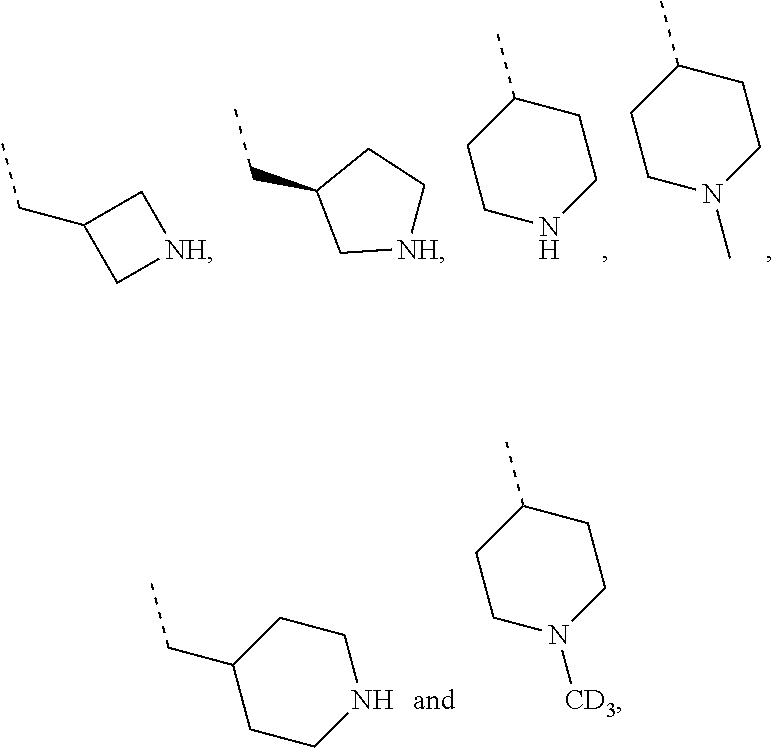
CCC1C[NH]C1.CCC1C[NH]CC1.C1NCCC(C)C1.C1N(C)CCC(C)C1.CCC1CCNCC1.C1N([CD3])CCC(C)C1
